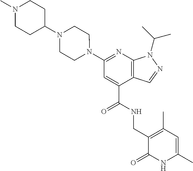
N1=C(N2CCN(C3CCN(C)CC3)CC2)C=C(C(NCC2=C(C)C=C(C)NC2=O)=O)C2=C1N(C(C)C)N=C2
